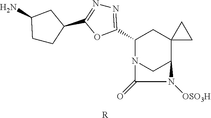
N1=C(C2N3CC(C4(C2)CC4)N([OSO3H])C3=O)OC(C2CCC(N)C2)=N1.[R]
